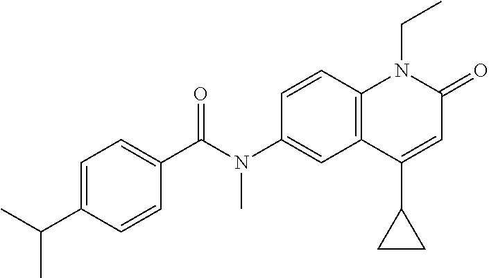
N(C1=CC2=C(C=C1)N(CC)C(=O)C=C2C1CC1)(C(C1=CC=C(C(C)C)C=C1)=O)C
